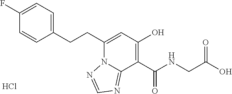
C1(CCC2=CC(O)=C(C(NCC(O)=O)=O)C3=NC=NN23)=CC=C(F)C=C1.Cl
